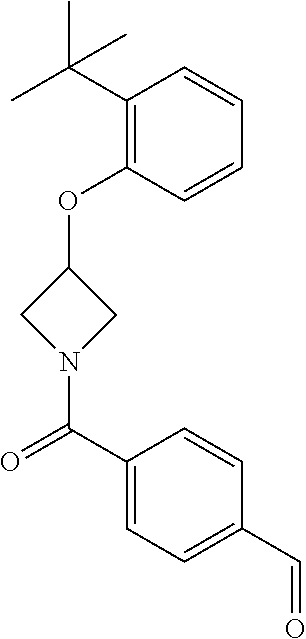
C1(C(C)(C)C)=C(OC2CN(C(C3=CC=C(C=O)C=C3)=O)C2)C=CC=C1
